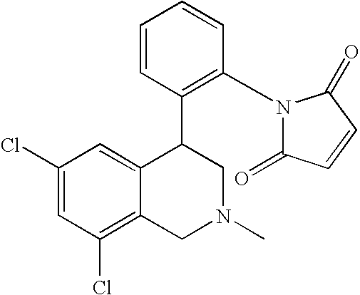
C1(Cl)=CC(Cl)=C2C(=C1)C(C1=C(N3C(=O)C=CC3=O)C=CC=C1)CN(C)C2
